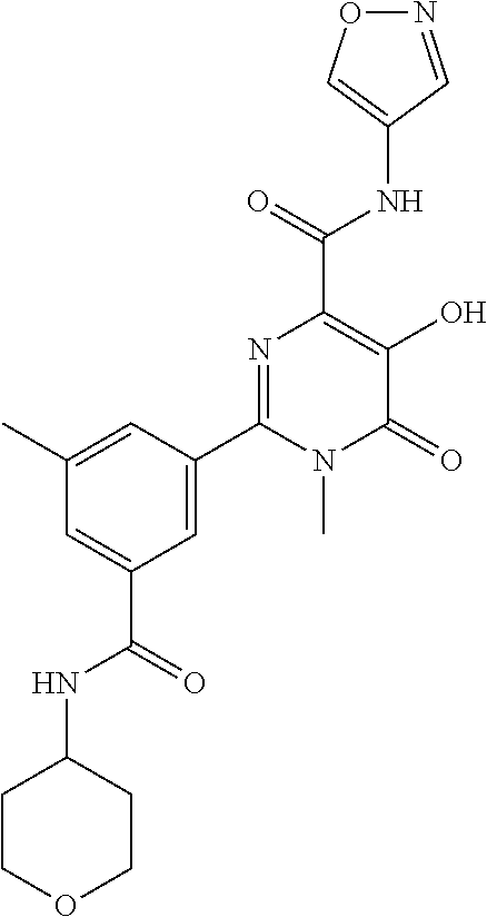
O1N=CC(NC(C2=C(O)C(=O)N(C)C(C3=CC(C(=O)NC4CCOCC4)=CC(C)=C3)=N2)=O)=C1
